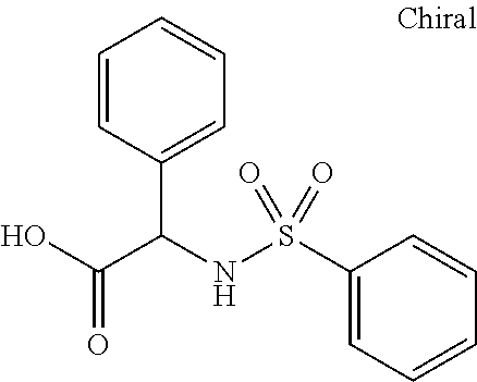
OC(C(NS(C1=CC=CC=C1)(=O)=O)C1=CC=CC=C1)=O
